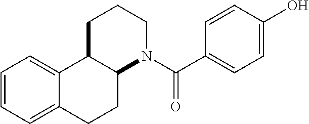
C1=C(O)C=CC(C(N2CCCC3C2CCC2=CC=CC=C32)=O)=C1
